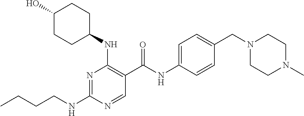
CCCCNC1=NC(NC2CCC(O)CC2)=C(C(NC2=CC=C(CN3CCN(C)CC3)C=C2)=O)C=N1
